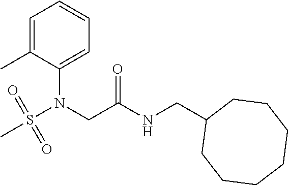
S(N(C1=CC=CC=C1C)CC(NCC1CCCCCCC1)=O)(C)(=O)=O
